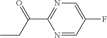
N1=C(C(CC)=O)N=CC(F)=C1
